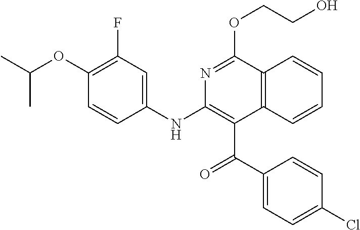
C1(F)=C(OC(C)C)C=CC(NC2=C(C(C3=CC=C(Cl)C=C3)=O)C3=C(C(OCCO)=N2)C=CC=C3)=C1
